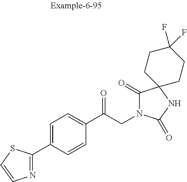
C1(C2=NC=CS2)=CC=C(C(CN2C(=O)C3(NC2=O)CCC(F)(F)CC3)=O)C=C1
